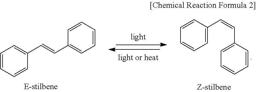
C1=CC=CC(C=CC2=CC=CC=C2)=C1.C1=C(C=CC2=CC=CC=C2)C=CC=C1
